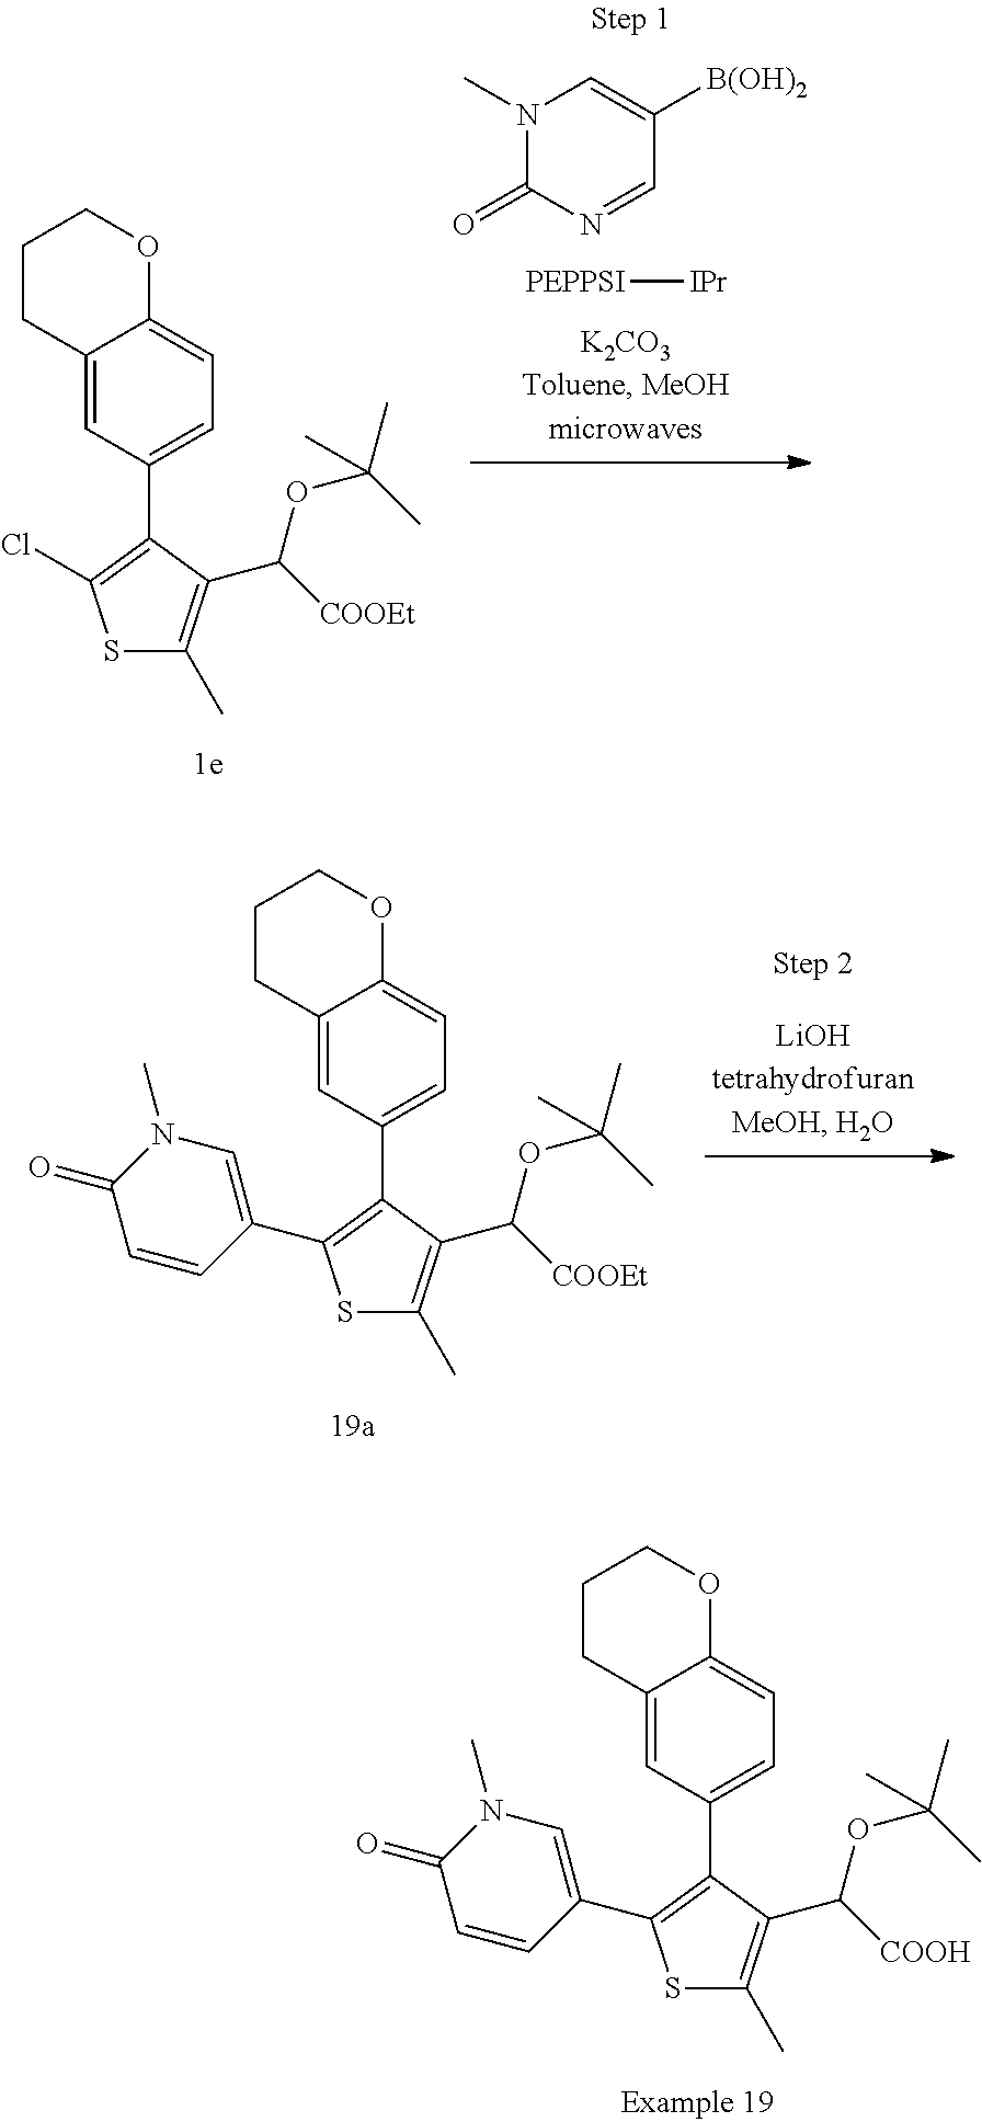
C12=CC(C3=C(C4=CN(C)C(=O)C=C4)SC(C)=C3C([COOH])OC(C)(C)C)=CC=C1OCCC2.C12=CC(C3=C(C4=CN(C)C(=O)C=C4)SC(C)=C3C([COOEt])OC(C)(C)C)=CC=C1OCCC2.[PEPPSI][IPr].N1(C)C(=O)N=CC([B(OH)2])=C1.C12=CC(C3=C(Cl)SC(C)=C3C([COOEt])OC(C)(C)C)=CC=C1OCCC2
